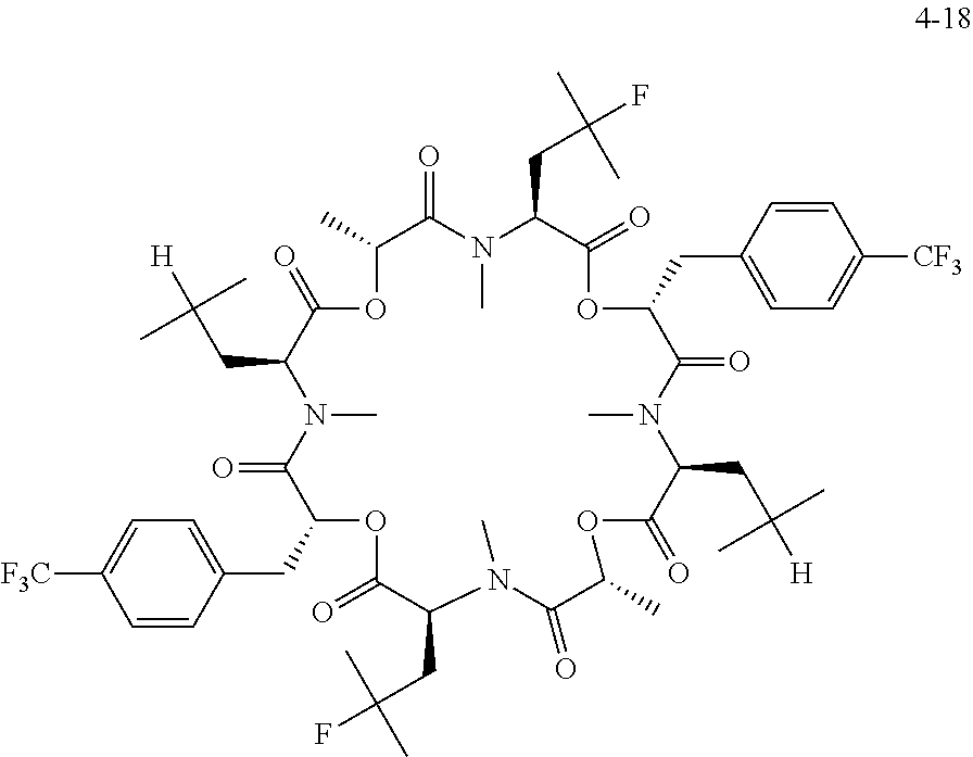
C1=CC(CC2C(=O)N(C)C(CC(C)(C)[H])C(=O)OC(C)C(=O)N(C)C(CC(C)(C)F)C(=O)OC(CC3=CC=C([CF3])C=C3)C(=O)N(C)C(CC(C)(C)[H])C(=O)OC(C)C(=O)N(C)C(CC(C)(C)F)C(=O)O2)=CC=C1[F3C]
